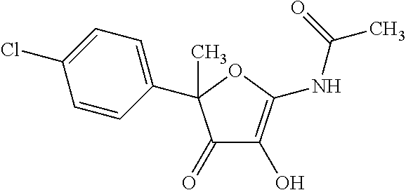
C1=CC(C2(C)C(=O)C(O)=C(NC(=O)C)O2)=CC=C1Cl
